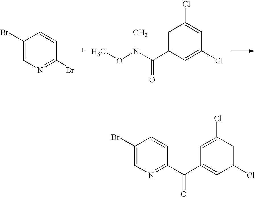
C1(Br)=CN=C(Br)C=C1.C1=C(C(N(OC)C)=O)C=C(Cl)C=C1Cl.C1(Br)=CN=C(C(C2=CC(Cl)=CC(Cl)=C2)=O)C=C1
